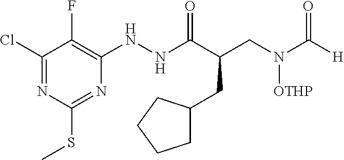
N(C(C(CN(C([H])=O)[OTHP])CC1CCCC1)=O)NC1=C(F)C(Cl)=NC(SC)=N1
